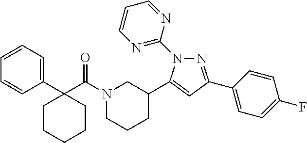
N1(C(C2(C3=CC=CC=C3)CCCCC2)=O)CCCC(C2=CC(C3=CC=C(F)C=C3)=NN2C2=NC=CC=N2)C1
